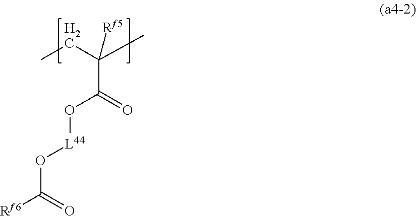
CCC(C)(C(=O)O[L44]OC([Rf6])=O)[Rf5]
